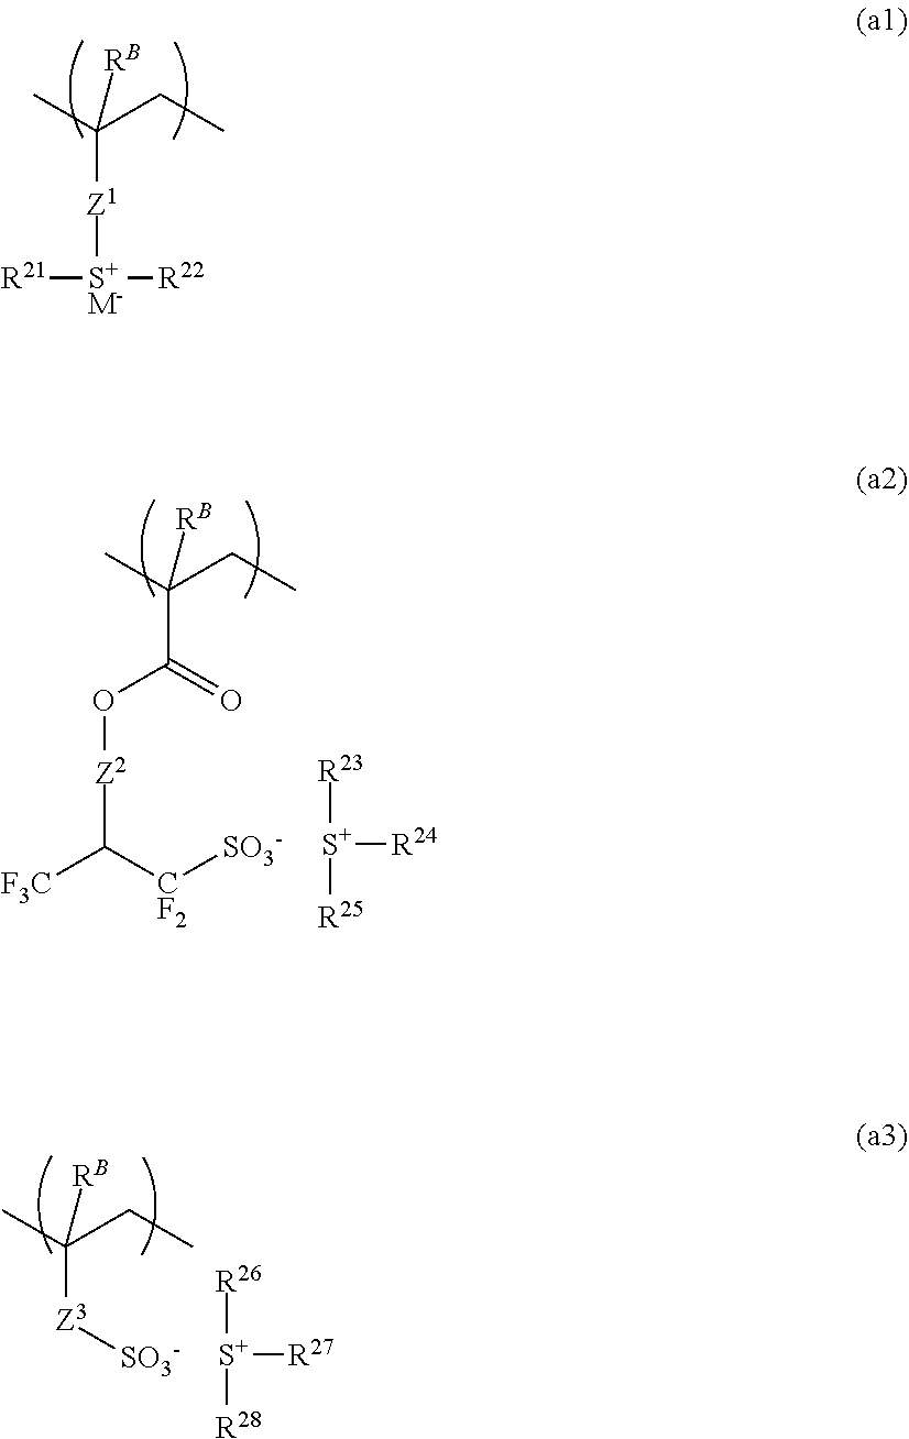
C([Z1][S+M-]([R22])[R21])(C)(CC)[RB].C(C(=O)O[Z2]C([F3C])[CF2][SO3-])(C)(CC)[RB].[R23][S+]([R25])[R24].C([Z3][SO3-])(C)(CC)[RB].[R26][S+]([R28])[R27]
